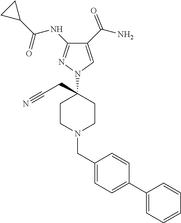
C1(C(N)=O)=CN(C2(CC#N)CCN(CC3=CC=C(C4=CC=CC=C4)C=C3)CC2)N=C1NC(C1CC1)=O
